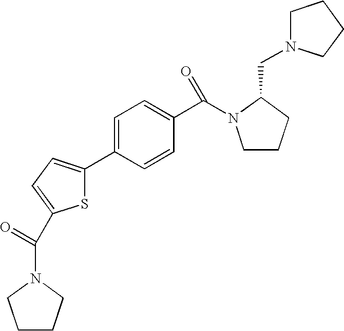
C(N1C(CN2CCCC2)CCC1)(C1=CC=C(C2=CC=C(C(N3CCCC3)=O)S2)C=C1)=O
